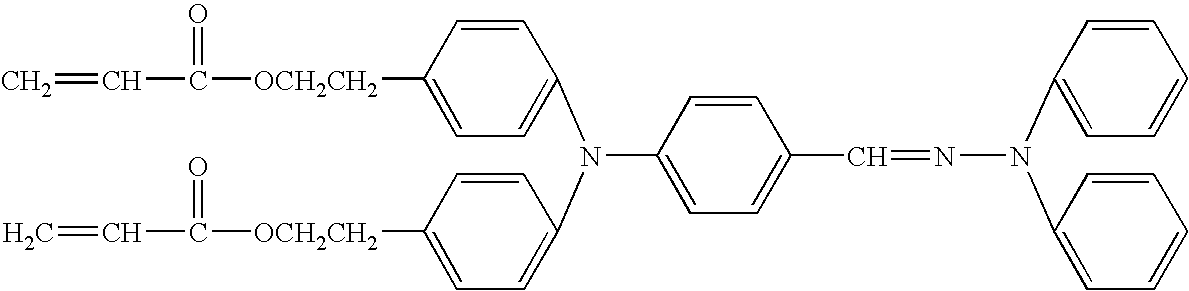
C=CC(=O)[OCH2CH2]C1=CC=C(N(C2=CC=C([OCH2CH2]C(C=C)=O)C=C2)C2=CC=C(C=NN(C3=CC=CC=C3)C3=CC=CC=C3)C=C2)C=C1
